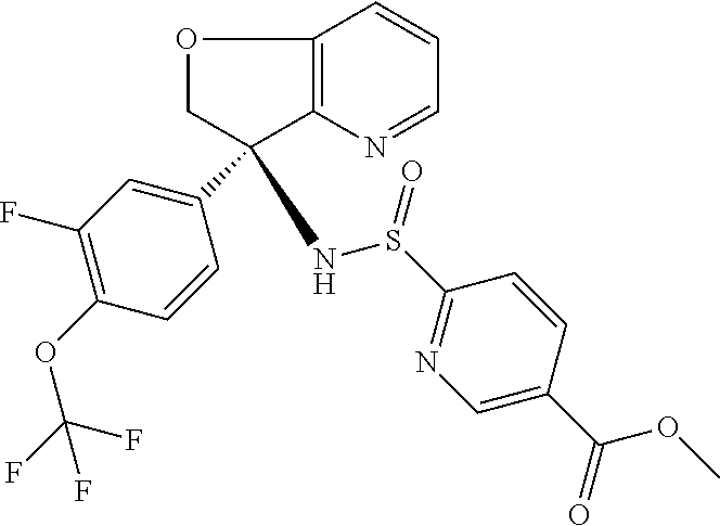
C12=C(N=CC=C1)C(NS(C1=NC=C(C(OC)=O)C=C1)=O)(C1=CC(F)=C(OC(F)(F)F)C=C1)CO2
